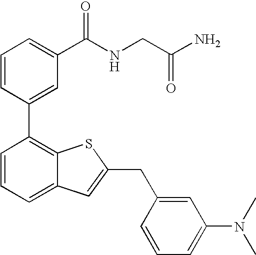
C1=CC(C2=C3C(=CC=C2)C=C(CC2=CC(N(C)C)=CC=C2)S3)=CC(C(NCC(N)=O)=O)=C1
